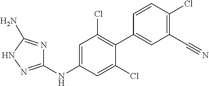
C1(NC2=CC(Cl)=C(C3=CC(C#N)=C(Cl)C=C3)C(Cl)=C2)=NNC(N)=N1
